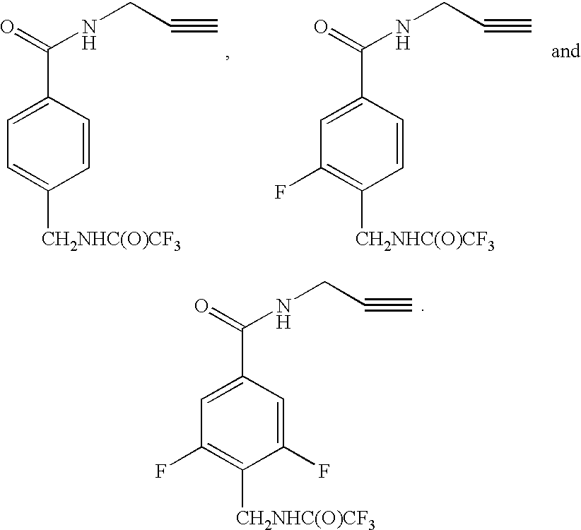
C1=CC(C(=O)NCC#C)=CC=C1[CH2NHC(O)CF3].C1=CC(C(=O)NCC#C)=CC(F)=C1[CH2NHC(O)CF3].C1(F)=CC(C(=O)NCC#C)=CC(F)=C1[CH2NHC(O)CF3]
